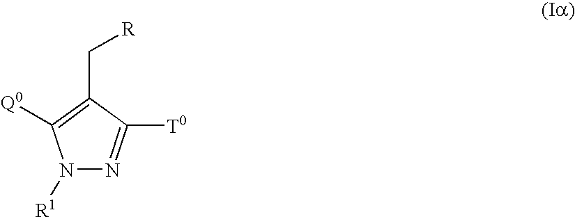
N1([R1])N=C([T0])C(C[R])=C1[Q0]
